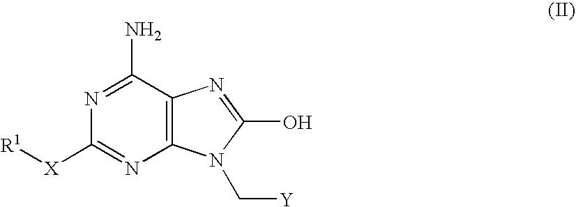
N1=C(N)C2=C(N=C1[X][R1])N(C[Y])C(O)=N2
